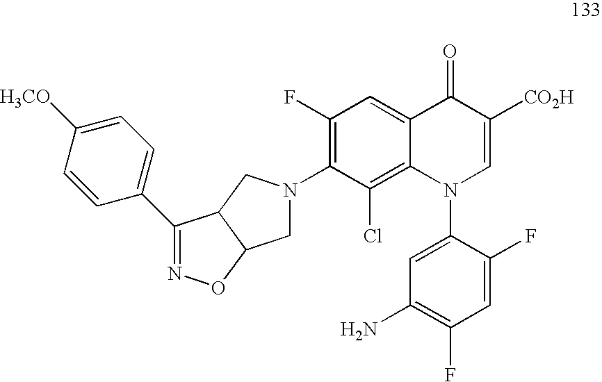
N1=C(C2=CC=C([H3CO])C=C2)C2C(O1)CN(C1=C(F)C=C3C(=C1Cl)N(C1=CC(N)=C(F)C=C1F)C=C([CO2H])C3=O)C2
